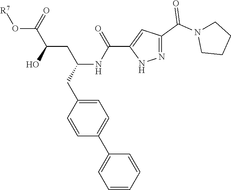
C1=C(CC(NC(C2=CC(C(N3CCCC3)=O)=NN2)=O)CC(O)C(O[R7])=O)C=CC(C2=CC=CC=C2)=C1
